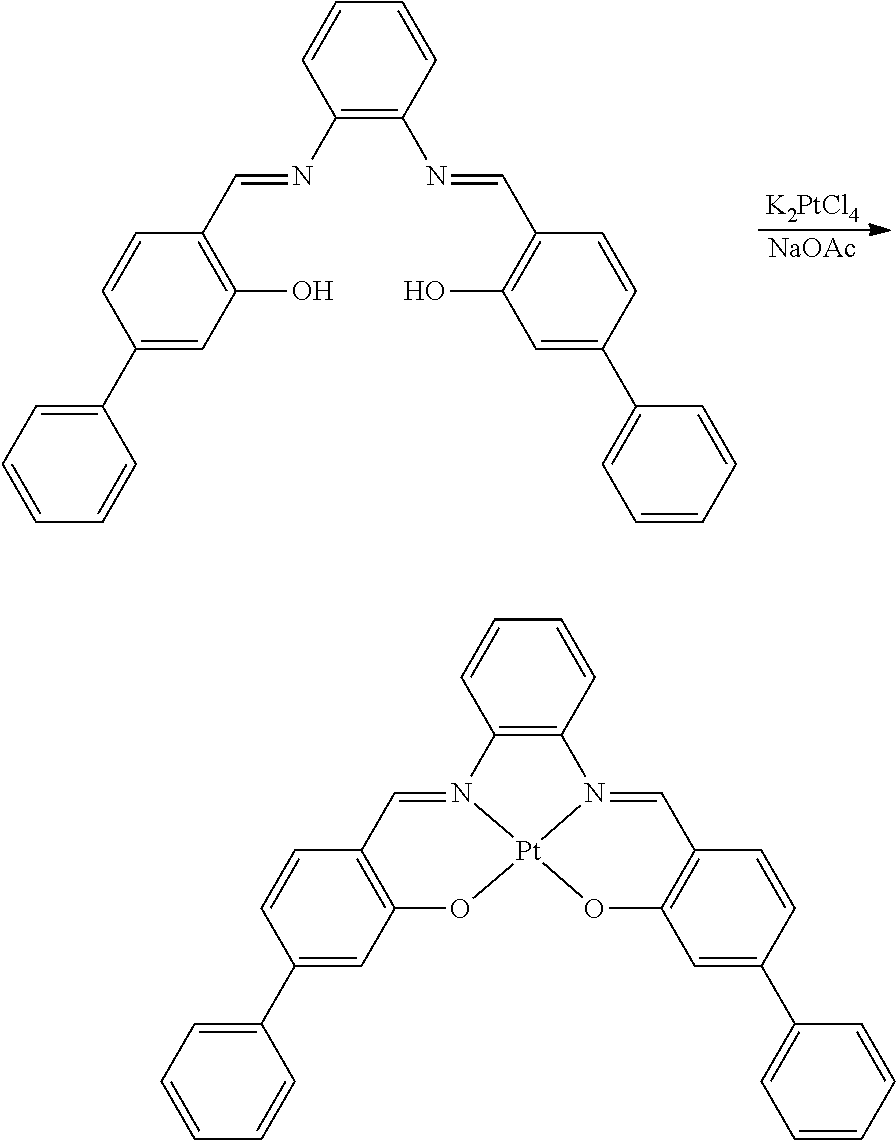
[K2PtCl4].[NaOAc].C1(N=CC2=C(O)C=C(C3=CC=CC=C3)C=C2)=C(N=CC2=C(O)C=C(C3=CC=CC=C3)C=C2)C=CC=C1.C12=C(C=CC=C1)N1=CC3=C(C=C(C4=CC=CC=C4)C=C3)O[Pt]13N2=CC1=C(C=C(C2=CC=CC=C2)C=C1)O3
